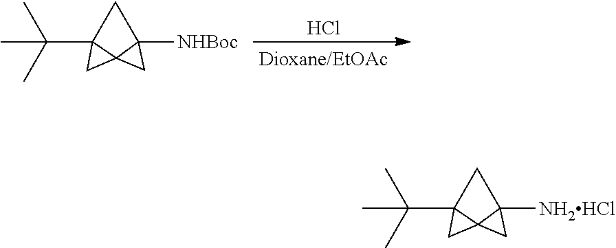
CC(C)(C)C12CC3([NHBoc])C1(C2)C3.Cl.CC(C)(C)C12CC3([NH2HCl])C1(C2)C3
